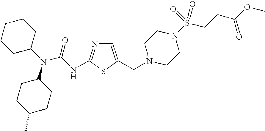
C1=C(CN2CCN(S(CCC(OC)=O)(=O)=O)CC2)SC(NC(N(C2CCCCC2)C2CCC(C)CC2)=O)=N1
